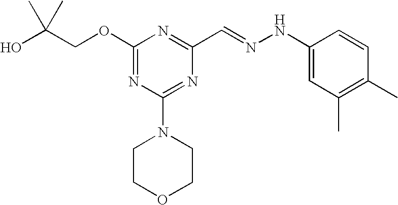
C(COC1=NC(N2CCOCC2)=NC(C=NNC2=CC(C)=C(C)C=C2)=N1)(O)(C)C
